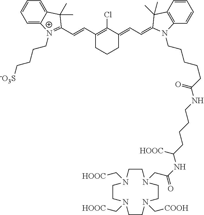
C1(C=CC2=[N+](CCCC[-O3S])C3=CC=CC=C3C2(C)C)=C(Cl)C(=CC=C2C(C)(C)C3=C(C=CC=C3)N2CCCCCC(NCCCCC(NC(=O)CN2CCN(C[HOOC])CCN(C[HOOC])CCN(C[COOH])CC2)[HOOC])=O)CCC1
